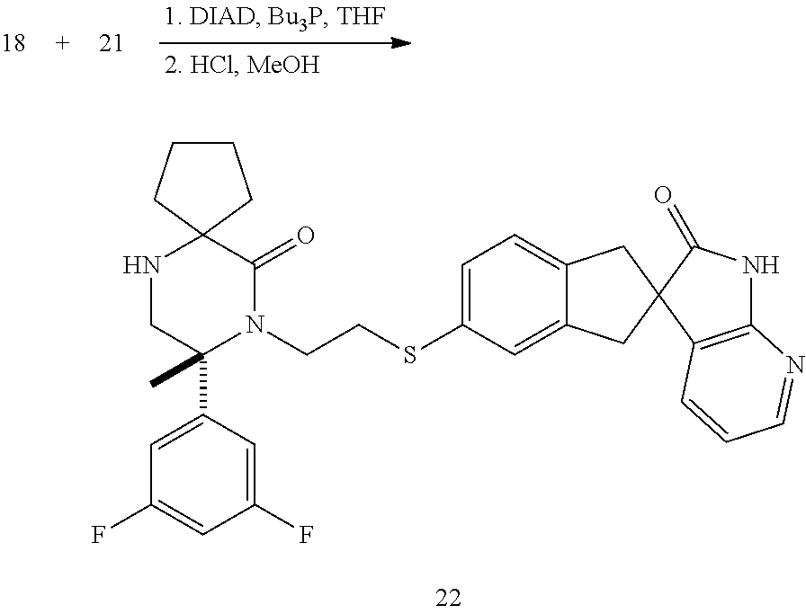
C1(F)=CC(C2(C)N(CCSC3=CC=C4C(=C3)CC3(C4)C(=O)NC4=C3C=CC=N4)C(=O)C3(NC2)CCCC3)=CC(F)=C1
